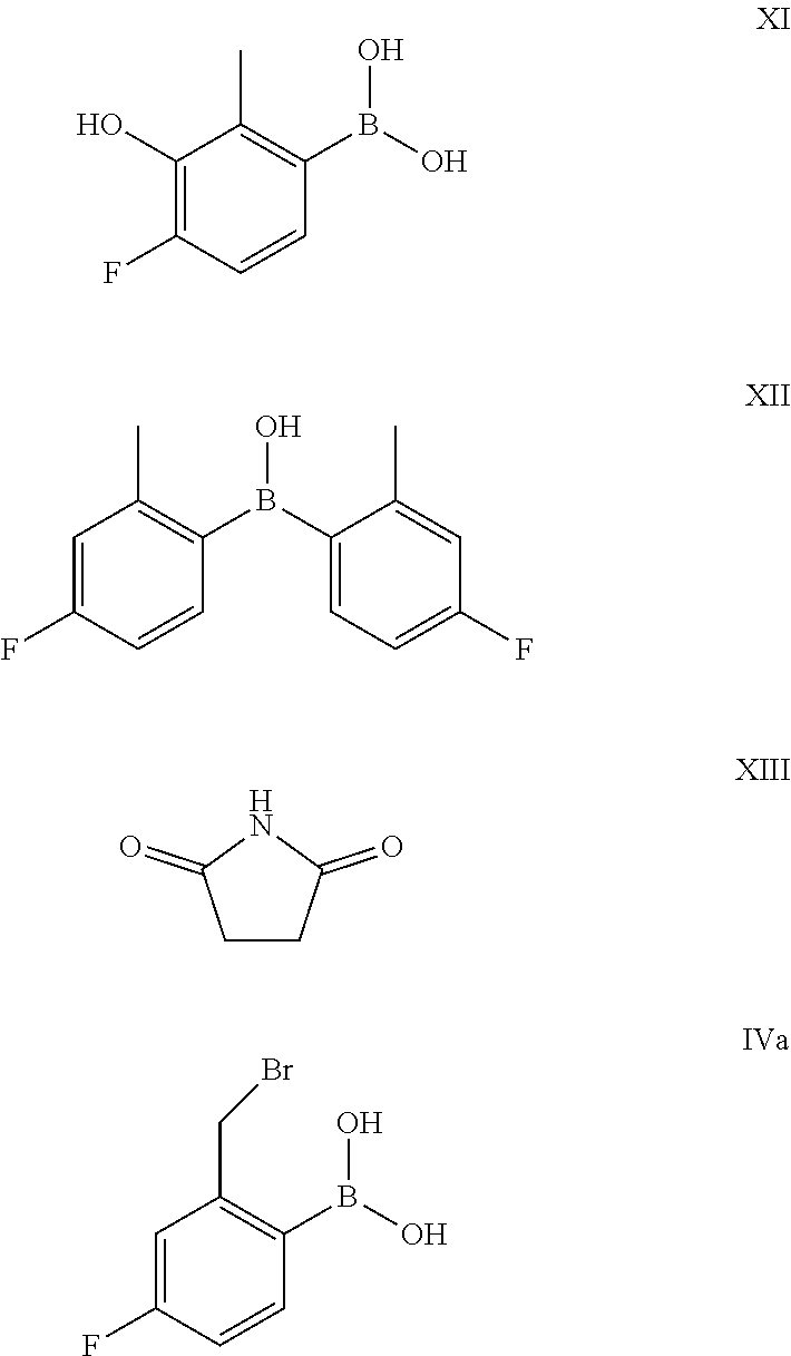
C1(O)=C(F)C=CC(B(O)O)=C1C.C1=C(F)C=CC(B(C2=CC=C(F)C=C2C)O)=C1C.C1CC(=O)NC1=O.C1=C(F)C=CC(B(O)O)=C1CBr
